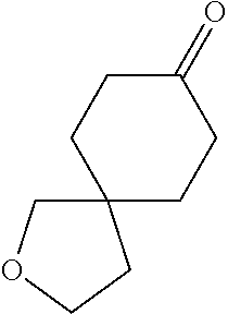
C12(COCC1)CCC(=O)CC2
